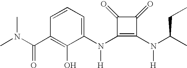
C(C1=C(O)C(N(C2=C(N([H])C(C)CC)C(=O)C2=O)[H])=CC=C1)(=O)N(C)C
